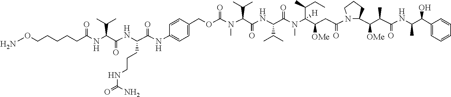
NOCCCCCC(NC(C(NC(CCCNC(=O)N)C(NC1=CC=C(COC(N(C(C(NC(C(N(C(C([OMe])CC(=O)N2C(C([OMe])C(C)C(=O)NC(C)C(O)C3=CC=CC=C3)CCC2)(C(C)CC)[H])C)=O)C(C)C)=O)C(C)C)C)=O)C=C1)=O)=O)C(C)C)=O
